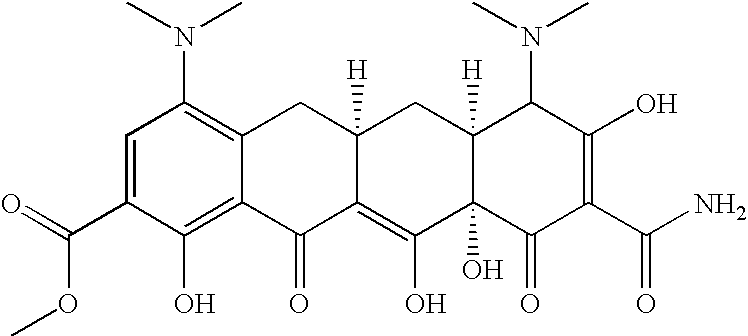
C1=C(C(=O)OC)C(O)=C2C(=C1N(C)C)CC1([H])C(=C(O)C3(O)C([H])(C1)C(N(C)C)C(O)=C(C(N)=O)C3=O)C2=O
